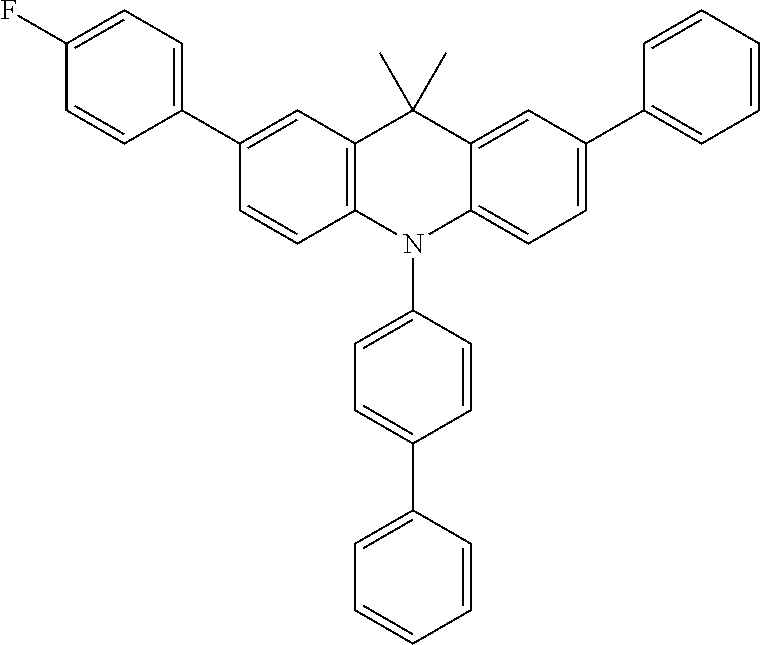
C1(C2=CC=C(F)C=C2)=CC2=C(C=C1)N(C1=CC=C(C3=CC=CC=C3)C=C1)C1=CC=C(C3=CC=CC=C3)C=C1C2(C)C
